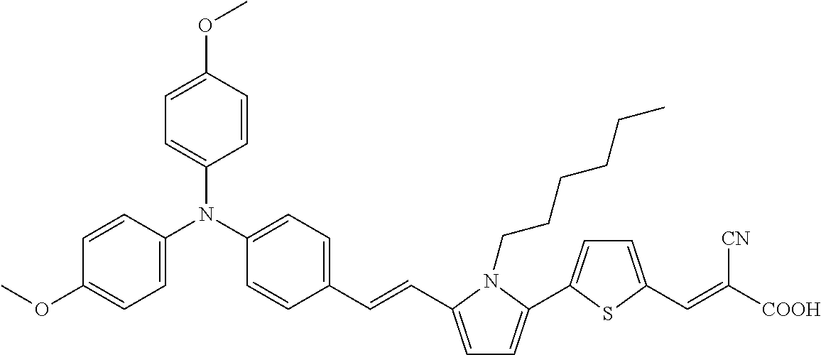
C1=CC(OC)=CC=C1N(C1=CC=C(OC)C=C1)C1=CC=C(C=CC2=CC=C(C3=CC=C(C=C([COOH])[CN])S3)N2CCCCCC)C=C1
